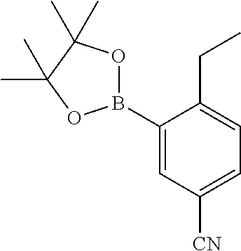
C1(B2OC(C)(C)C(C)(C)O2)=CC([CN])=CC=C1CC
